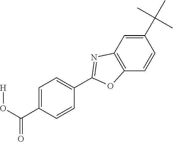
C1=CC(C(O[H])=O)=CC=C1C1=NC2=C(C=CC(C(C)(C)C)=C2)O1
